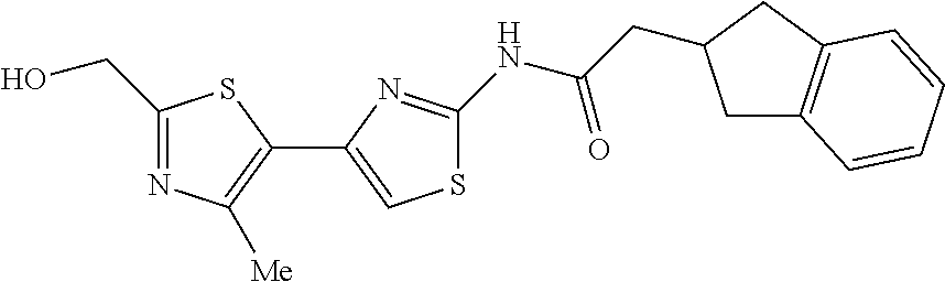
C1(CO)=NC([Me])=C(C2=CSC(NC(CC3CC4=C(C3)C=CC=C4)=O)=N2)S1
